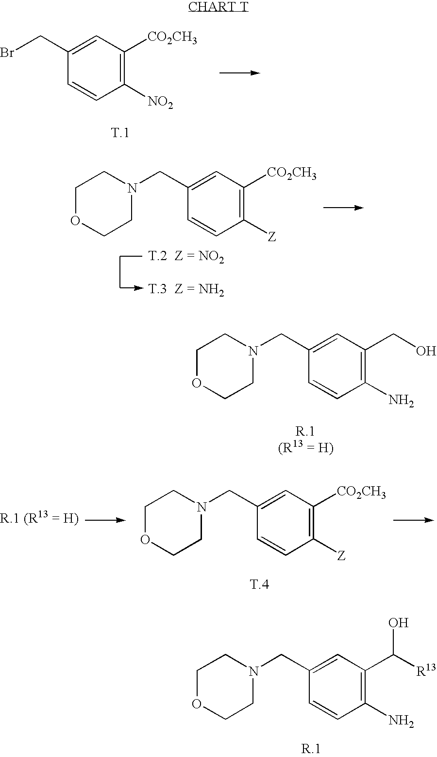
C1([NO2])=C([CO2CH3])C=C(CBr)C=C1.C1N(CC2=CC([CO2CH3])=C([Z])C=C2)CCOC1.C1N(CC2=CC(CO)=C(N)C=C2)CCOC1.C1N(CC2=CC([CO2CH3])=C([Z])C=C2)CCOC1.C1N(CC2=CC(C(O)[R13])=C(N)C=C2)CCOC1
